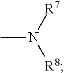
CN([R7])[R8]
